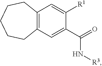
C12=C(C=C(C(=O)N[R3])C([R1])=C1)CCCCC2
